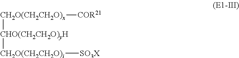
[CH2O(CH2CH2O)x]([CHO(CH2CH2O)yH][CH2O(CH2CH2O)i][SO3X])[COR21]
